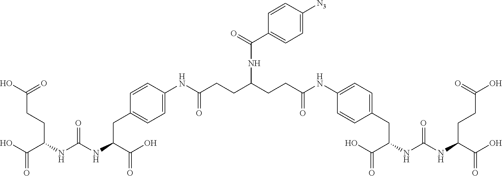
OC(C(CCC(O)=O)NC(NC(CC1=CC=C(NC(CCC(CCC(NC2=CC=C(CC(C(O)=O)NC(NC(C(O)=O)CCC(O)=O)=O)C=C2)=O)NC(C2=CC=C([N3])C=C2)=O)=O)C=C1)C(O)=O)=O)=O
